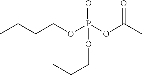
CCCCOP(OC(C)=O)(=O)OCCC
